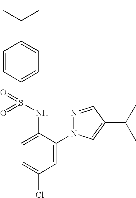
C1=CC(S(NC2=CC=C(Cl)C=C2N2N=CC(C(C)C)=C2)(=O)=O)=CC=C1C(C)(C)C
